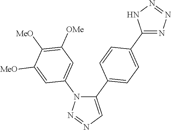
C1(C2=CC=C(C3=NN=NN3)C=C2)=CN=NN1C1=CC([OMe])=C([MeO])C([MeO])=C1
